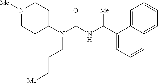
N1([Me])CCC(N(C(NC(C2=CC=CC3=CC=CC=C23)[Me])=O)CCC[Me])CC1
